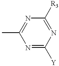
N1=C(C)N=C([Y])N=C1[R3]
